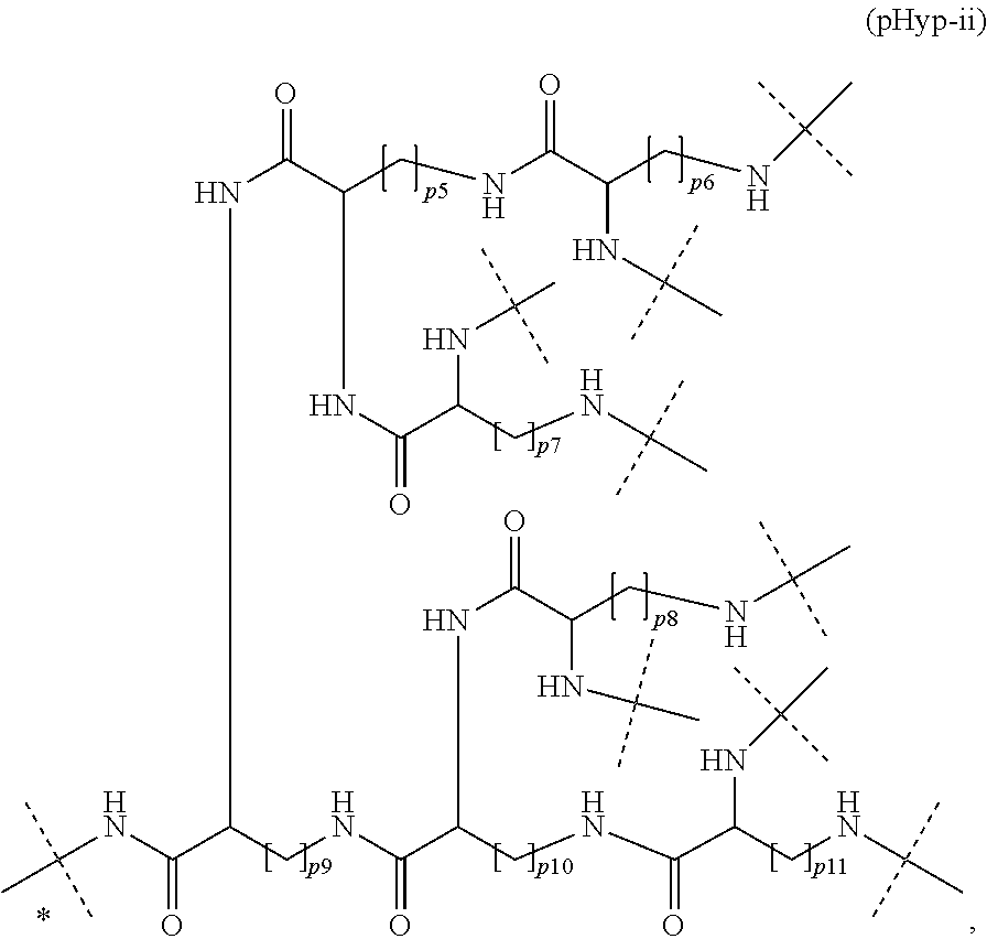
C(NC(C(CNC(C(CNC(C)(C)C)NC(C)(C)C)=O)NC(C(CNC(C)(C)C)NC(C)(C)C)=O)=O)C(C(NC(C)(C)C)=O)NC(C(CNC(C(CNC(C)(C)C)NC(C)(C)C)=O)NC(C(CNC(C)(C)C)NC(C)(C)C)=O)=O
